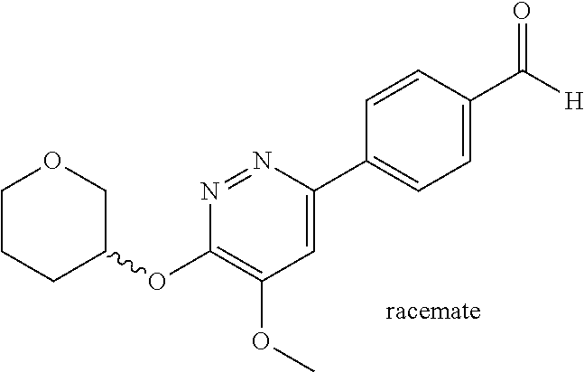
C1=C(C2=CC=C(C(=O)[H])C=C2)N=NC(OC2COCCC2)=C1OC
